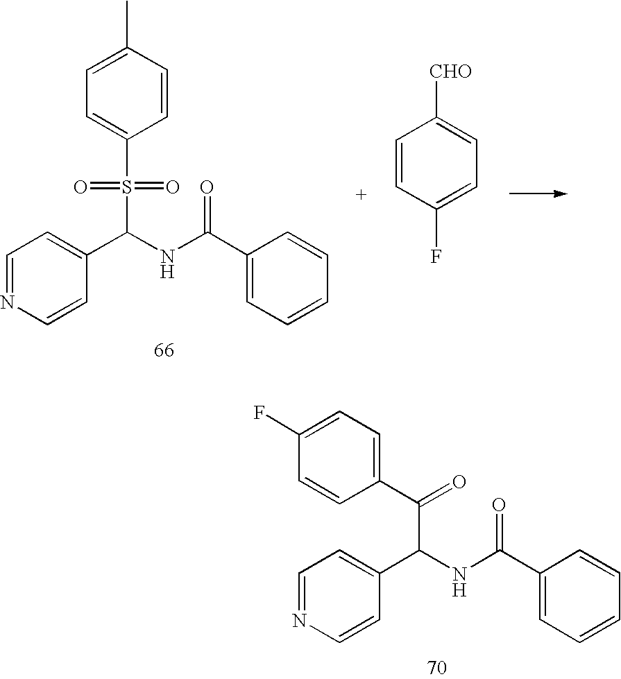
C1=NC=CC(C(NC(C2=CC=CC=C2)=O)S(C2=CC=C(C)C=C2)(=O)=O)=C1.C1=CC(F)=CC=C1[CHO].C1=NC=CC(C(NC(C2=CC=CC=C2)=O)C(=O)C2=CC=C(F)C=C2)=C1
